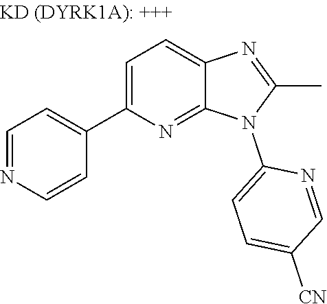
C1=NC=CC(C2=CC=C3C(=N2)N(C2=CC=C([CN])C=N2)C(C)=N3)=C1
